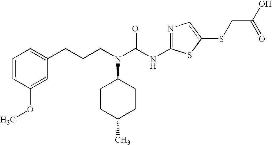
C(N(C(NC1=NC=C(SCC(O)=O)S1)=O)C1CCC(C)CC1)CCC1=CC=CC(OC)=C1
